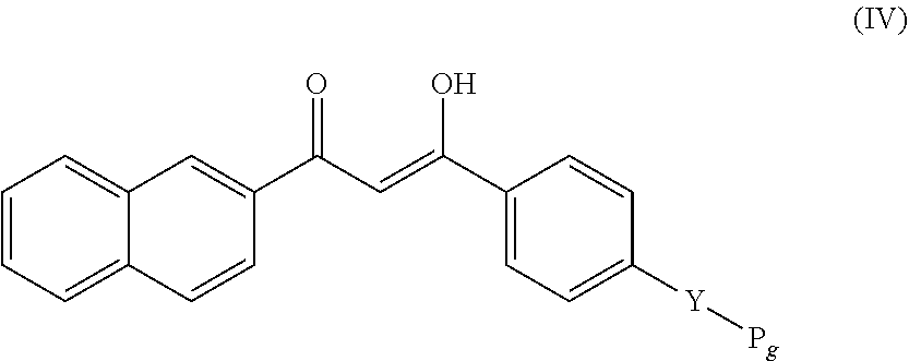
C1=CC=C2C(=C1)C=C(C(C=C(C1=CC=C([Y][Pg])C=C1)O)=O)C=C2
